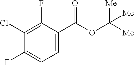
C1(Cl)=C(F)C(C(OC([Me])([Me])[Me])=O)=CC=C1F
